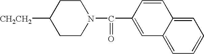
[CH2CH2]C1CCN(C(=O)C2=CC3=CC=CC=C3C=C2)CC1
